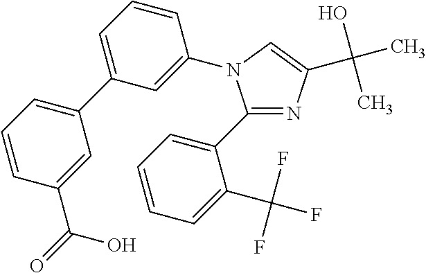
C1=CC=C(C2=CC=CC(C(=O)O)=C2)C=C1N1C(C2=CC=CC=C2C(F)(F)F)=NC(C(O)(C)C)=C1
